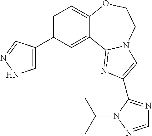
C1=C(C2=CNN=C2)C=C2C(=C1)OCCN1C2=NC(C2=NC=NN2C(C)C)=C1
